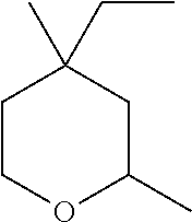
C1COC(C)CC1(CC)C
